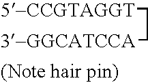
C([3-GGCATCCA])C[5-CCGTAGGT]
